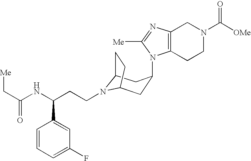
N1(CCC(NC(C[Me])=O)C2=CC(F)=CC=C2)C2CC(N3C4=C(CN(C(=O)[OMe])CC4)N=C3[Me])CC1CC2
